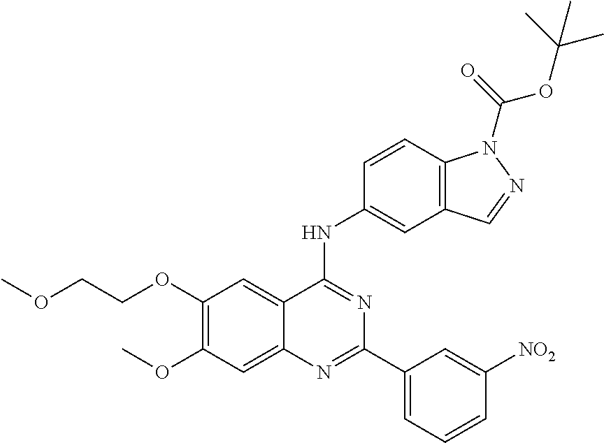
C1(OCCOC)=C(OC)C=C2C(=C1)C(NC1=CC3=C(C=C1)N(C(=O)OC(C)(C)C)N=C3)=NC(C1=CC=CC([NO2])=C1)=N2
